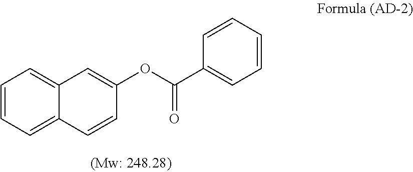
C1=CC=C2C(=C1)C=C(OC(C1=CC=CC=C1)=O)C=C2
